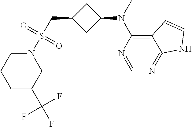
N1=CN=C2C(=C1N(C)C1CC(CS(=O)(=O)N3CCCC(C(F)(F)F)C3)C1)C=CN2
